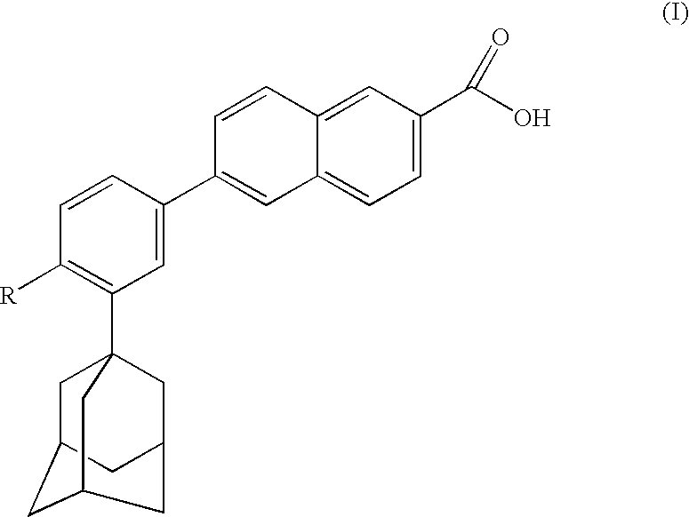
C1=C(C(O)=O)C=C2C(=C1)C=C(C1=CC(C34CC5CC(C3)CC(C4)C5)=C([R])C=C1)C=C2
